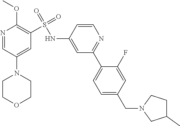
N1=CC(N2CCOCC2)=CC(S(=O)(=O)NC2=CC(C3=CC=C(CN4CC(C)CC4)C=C3F)=NC=C2)=C1OC
